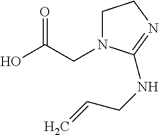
OC(CN1CCN=C1NCC=C)=O
